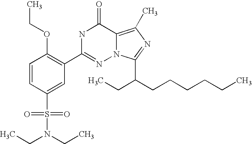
C1=CC(S(N(CC)CC)(=O)=O)=CC(C2=NN3C(=C(C)N=C3C(CCCCCC)CC)C(=O)N2)=C1OCC
